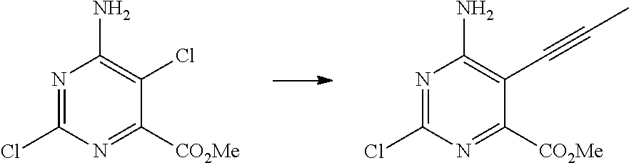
N1=C(Cl)N=C([CO2Me])C(C#CC)=C1N.N1=C(Cl)N=C([CO2Me])C(Cl)=C1N
